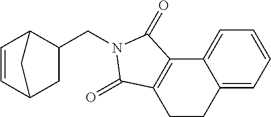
C1=CC2CC(CN3C(=O)C4=C(CCC5=CC=CC=C54)C3=O)C1C2
